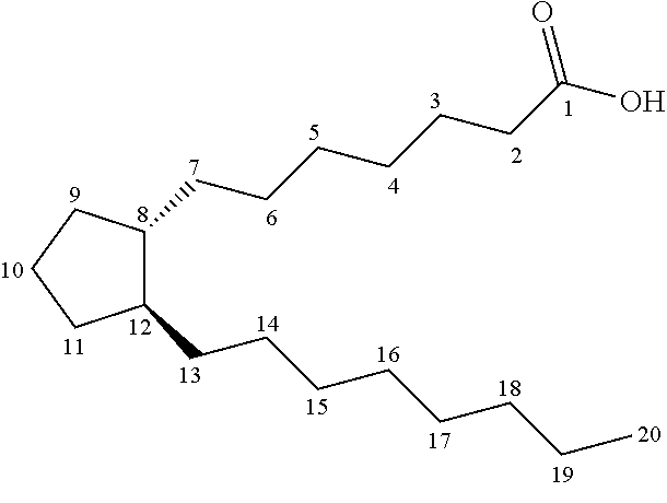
C1(CCCCCCCC)C(CCCCCCC(O)=O)CCC1
